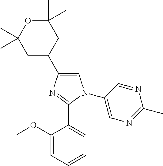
C1=C(C2CC(C)(C)OC(C)(C)C2)N=C(C2=CC=CC=C2OC)N1C1=CN=C(C)N=C1
